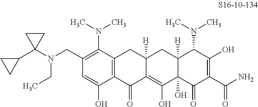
C1(CN(CC)C2(C3CC3)CC2)=C(N(C)C)C2=C(C(O)=C1)C(=O)C1=C(O)C3(O)C([H])(CC1([H])C2)C(N(C)C)C(O)=C(C(N)=O)C3=O
